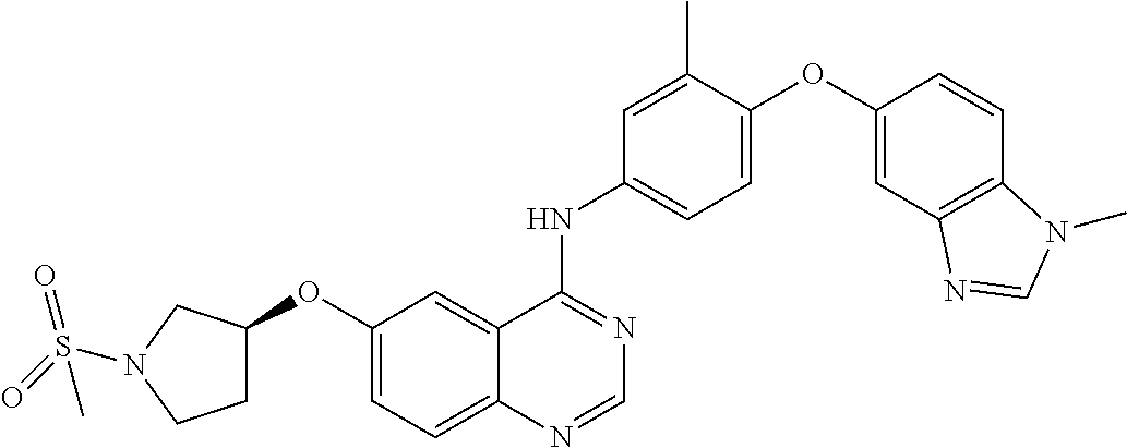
C12=CC=C(OC3CCN(S(=O)(=O)C)C3)C=C1C(NC1=CC=C(OC3=CC4=C(C=C3)N(C)C=N4)C(C)=C1)=NC=N2
